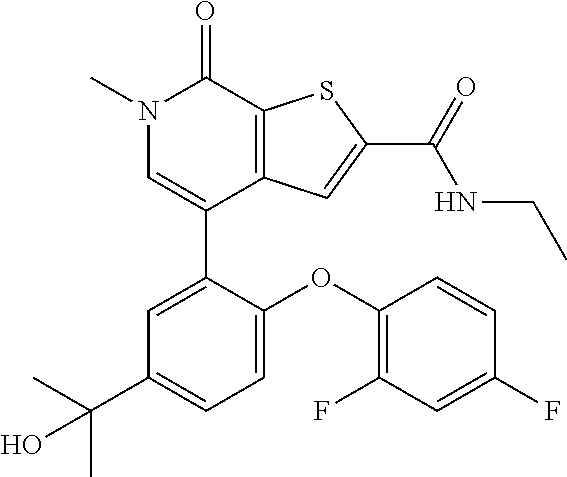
N1(C)C=C(C2=CC(C(C)(C)O)=CC=C2OC2=C(F)C=C(F)C=C2)C2=C(C1=O)SC(C(=O)NCC)=C2
